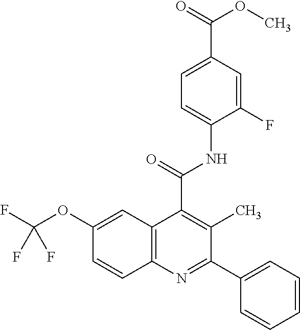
C1=C(C(=O)OC)C=C(F)C(NC(=O)C2=C(C)C(C3=CC=CC=C3)=NC3=C2C=C(OC(F)(F)F)C=C3)=C1
